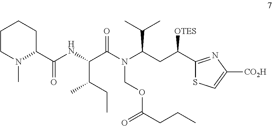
C1(C(NC(C(N(C(CC(C2=NC([CO2H])=CS2)[OTES])C(C)C)COC(CCC)=O)=O)C(CC)C)=O)CCCCN1C
